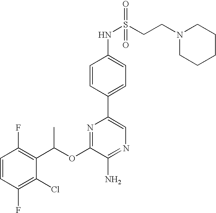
C1=CC(F)=C(Cl)C(C(OC2=NC(C3=CC=C(NS(=O)(=O)CCN4CCCCC4)C=C3)=CN=C2N)C)=C1F
